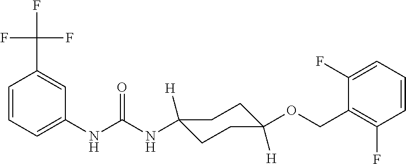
C1=CC=C(NC(NC2([H])CCC([H])(OCC3=C(F)C=CC=C3F)CC2)=O)C=C1C(F)(F)F
